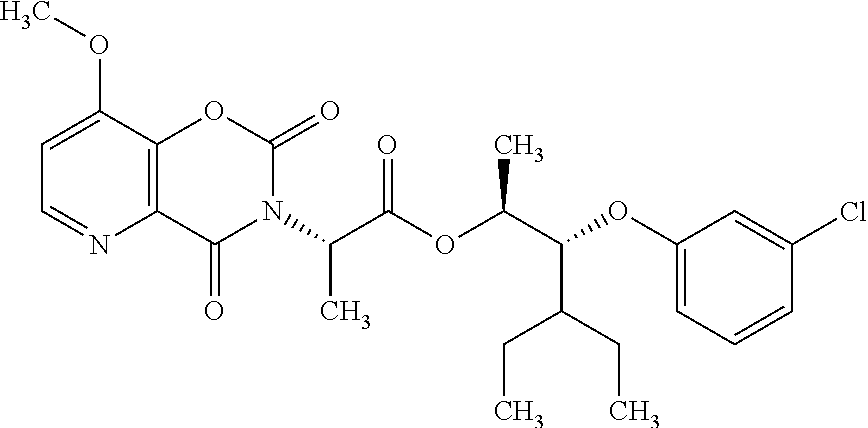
C12=C(C(OC)=CC=N1)OC(=O)N(C(C(OC(C(OC1=CC=CC(Cl)=C1)C(CC)CC)C)=O)C)C2=O
